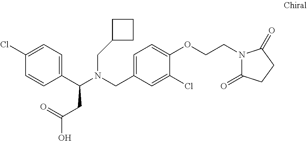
C1(C(N(CC2=CC=C(OCCN3C(=O)CCC3=O)C(Cl)=C2)CC2CCC2)CC(O)=O)=CC=C(Cl)C=C1
